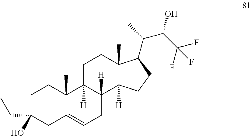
C1C(CC)(O)CC2=CCC3([H])C([H])(C2(C)C1)CCC1(C)C3([H])CCC1C(C)C(C(F)(F)F)O
